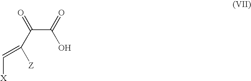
C(C(=O)O)(C([Z])=C[X])=O
